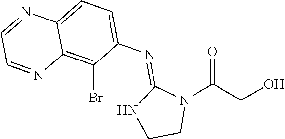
C1CN(C(C(O)C)=O)C(=NC2=CC=C3C(=C2Br)N=CC=N3)N1
